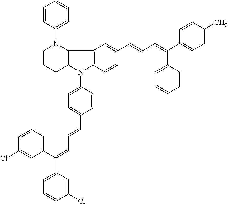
C12=C(C=CC(C=CC=C(C3=CC=CC=C3)C3=CC=C(C)C=C3)=C1)N(C1=CC=C(C=CC=C(C3=CC=CC(Cl)=C3)C3=CC=CC(Cl)=C3)C=C1)C1C2N(C2=CC=CC=C2)CCC1
